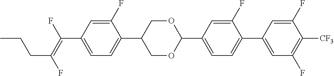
C(C1=CC=C(C2COC(C3=CC=C(C4=CC(F)=C([CF3])C(F)=C4)C(F)=C3)OC2)C(F)=C1)(=C(F)CCC)F
